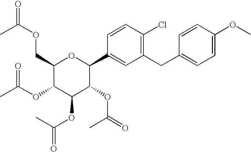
C1(COC(C)=O)C(OC(=O)C)C(OC(C)=O)C(OC(C)=O)C(C2=CC(CC3=CC=C(OC)C=C3)=C(Cl)C=C2)O1
